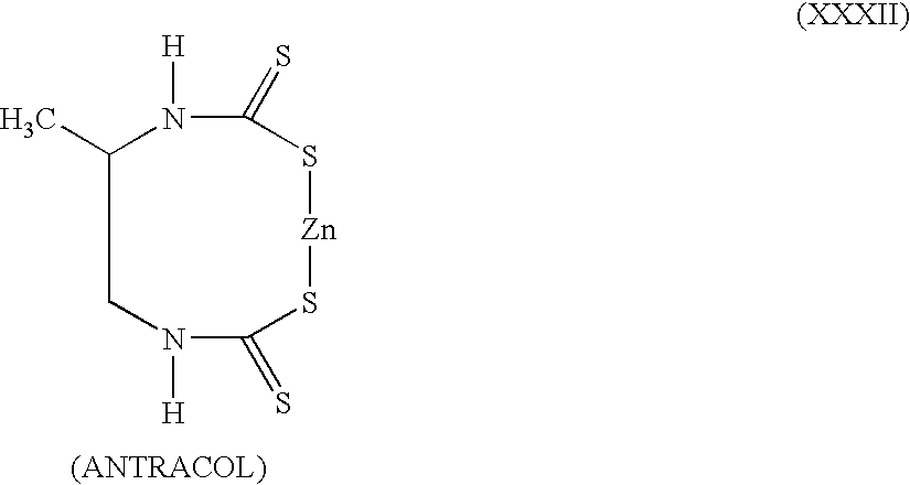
N1([H])C(=S)S[Zn]SC(=S)N([H])CC1C
